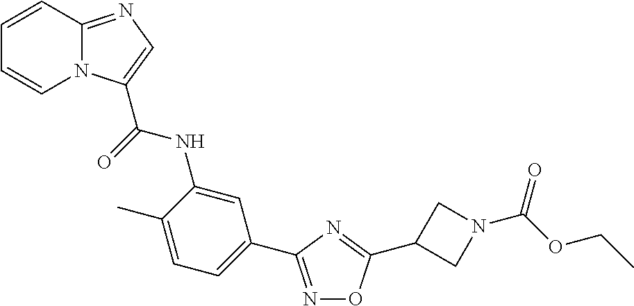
C1=CC2=NC=C(C(=O)NC3=CC(C4=NOC(C5CN(C(OCC)=O)C5)=N4)=CC=C3C)N2C=C1
